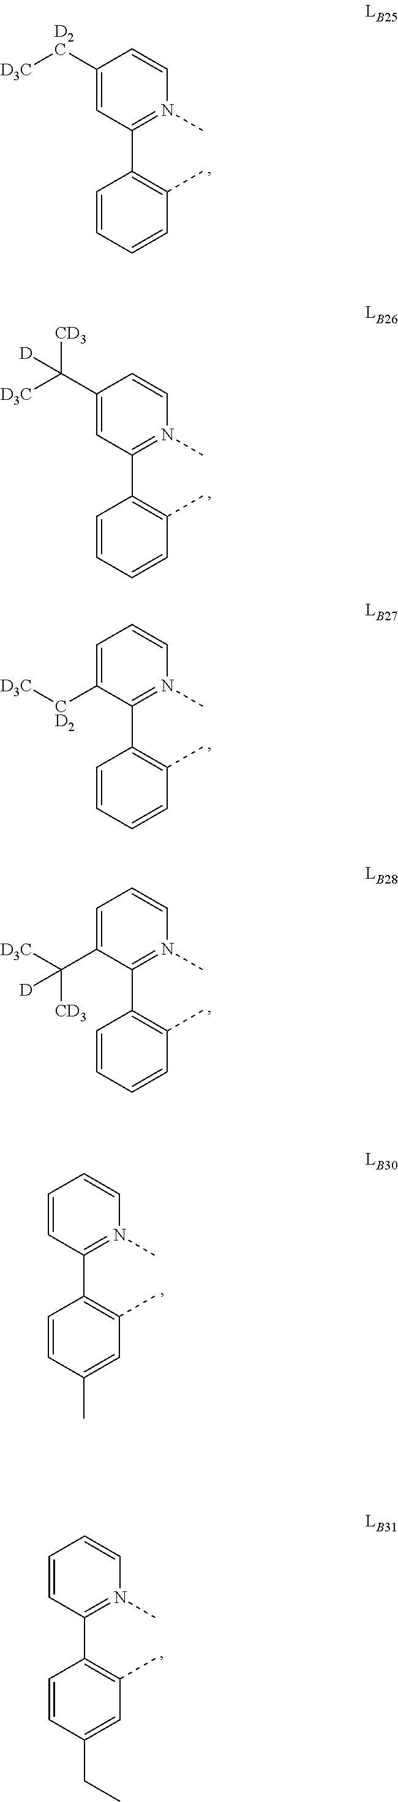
C1([D2C][D3C])=CC(C2=C(C)C=CC=C2)=N(C)C=C1.C1(C([D3C])([CD3])[D])=CC(C2=C(C)C=CC=C2)=N(C)C=C1.C1=C([CD2][D3C])C(C2=C(C)C=CC=C2)=N(C)C=C1.C1=C(C([D3C])([CD3])[D])C(C2=C(C)C=CC=C2)=N(C)C=C1.C1=CC(C2=C(C)C=C(C)C=C2)=N(C)C=C1.C1=CC(C2=C(C)C=C(CC)C=C2)=N(C)C=C1
